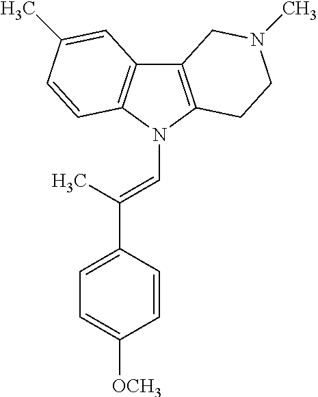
C12=C(N(C=C(C3=CC=C([OCH3])C=C3)C)C3=C1C=C(C)C=C3)CCN(C)C2
